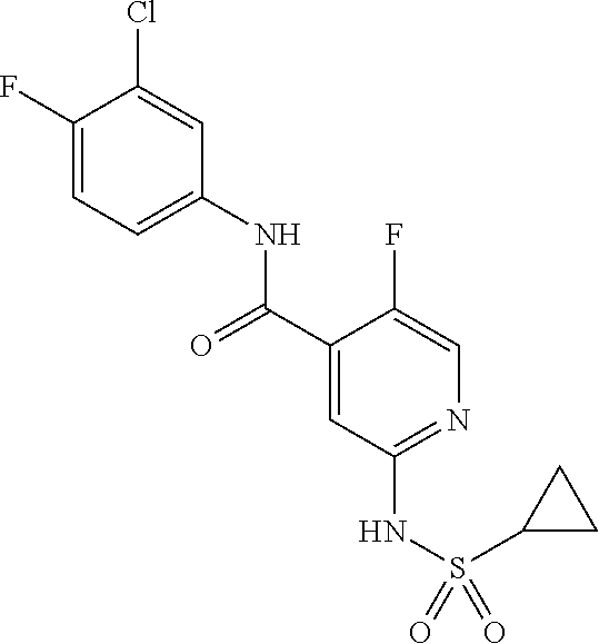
C1(F)=CC=C(NC(C2=CC(NS(=O)(=O)C3CC3)=NC=C2F)=O)C=C1Cl
